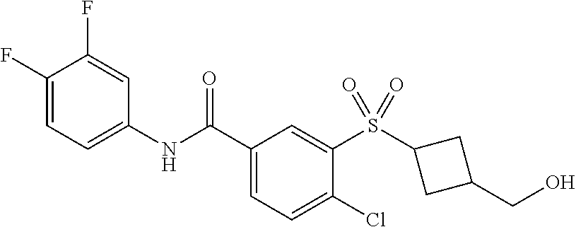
C1(F)=CC=C(NC(C2=CC=C(Cl)C(S(C3CC(CO)C3)(=O)=O)=C2)=O)C=C1F
